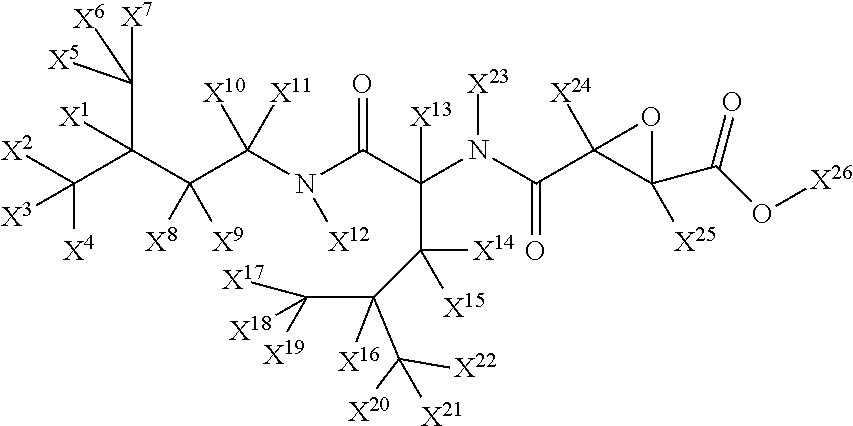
C(C(C(C(N(C(C(N(C(C1([X24])C([X25])(C(=O)O[X26])O1)=O)[X23])(C([X14])([X15])C(C([X19])([X18])[X17])(C([X22])([X20])[X21])[X16])[X13])=O)[X12])([X10])[X11])([X8])[X9])(C([X5])([X7])[X6])[X1])([X4])([X2])[X3]
